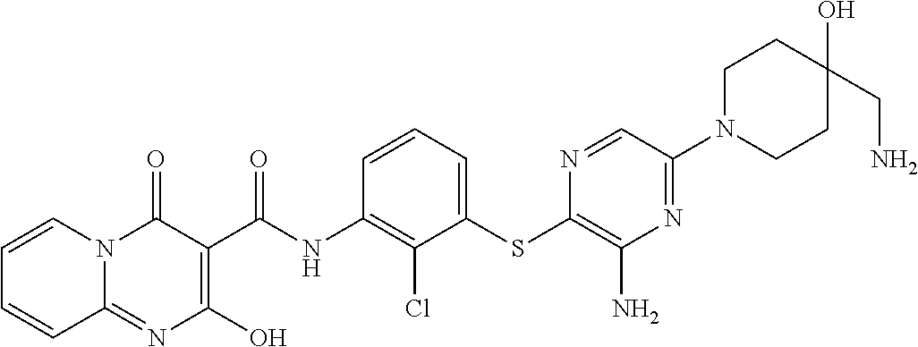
C12=NC(O)=C(C(NC3=C(Cl)C(SC4=C(N)N=C(N5CCC(O)(CN)CC5)C=N4)=CC=C3)=O)C(=O)N1C=CC=C2
